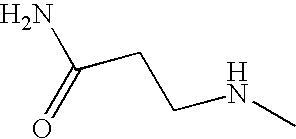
N(C)CCC(N)=O
